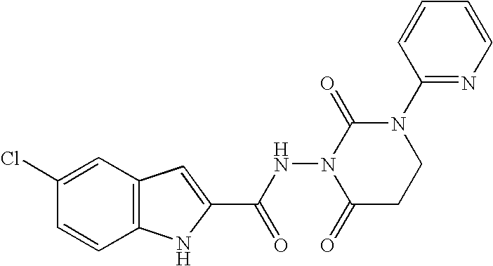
C12=C(C=C(Cl)C=C1)C=C(C(NN1C(=O)CCN(C3=NC=CC=C3)C1=O)=O)N2
